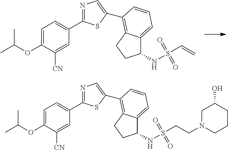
O(C1=CC=C(C2=NC=C(C3=C4C(=CC=C3)C(NS(C=C)(=O)=O)CC4)S2)C=C1[CN])C(C)C.O(C1=CC=C(C2=NC=C(C3=C4C(=CC=C3)C(NS(CCN3CCCC(O)C3)(=O)=O)CC4)S2)C=C1[CN])C(C)C
